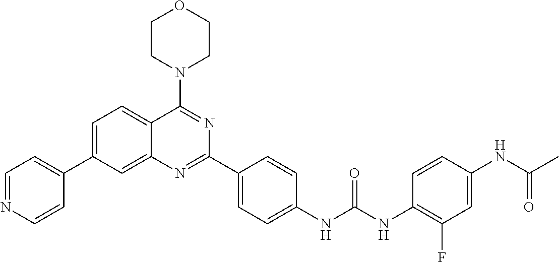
C1=C(C2=CC=NC=C2)C=C2C(=C1)C(N1CCOCC1)=NC(C1=CC=C(NC(NC3=C(F)C=C(NC(C)=O)C=C3)=O)C=C1)=N2
